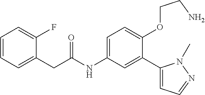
C1=C(CC(=O)NC2=CC=C(OCCN)C(C3=CC=NN3C)=C2)C(F)=CC=C1
